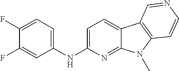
C1(NC2=CC=C3C(=N2)N(C)C2=C3C=NC=C2)=CC=C(F)C(F)=C1
